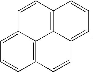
C12=CC=CC3=C1C1=C(C=C2)C=CC=C1C=C3
